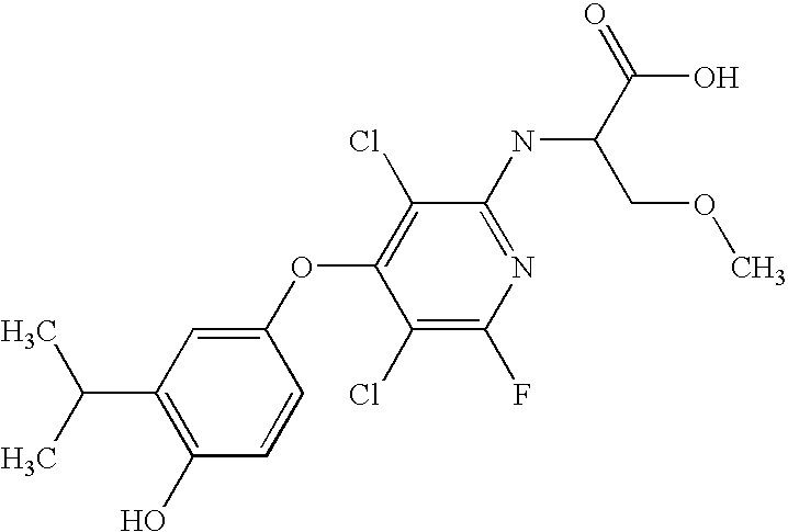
N(C1=NC(F)=C(Cl)C(OC2=CC(C(C)C)=C(O)C=C2)=C1Cl)C(C(=O)O)COC
